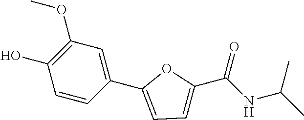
C1(OC)=C(O)C=CC(C2=CC=C(C(NC(C)C)=O)O2)=C1
